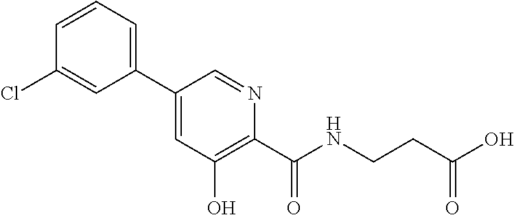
C1(C2=CC(O)=C(C(NCCC(O)=O)=O)N=C2)=CC=CC(Cl)=C1
